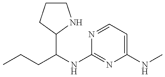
CCCC(NC1=NC(NC)=CC=N1)C1CCCN1
